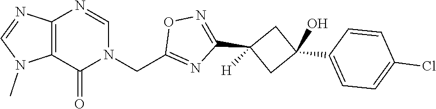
C12=C(C(=O)N(CC3=NC(C4([H])CC(C5=CC=C(Cl)C=C5)(O)C4)=NO3)C=N1)N(C)C=N2
